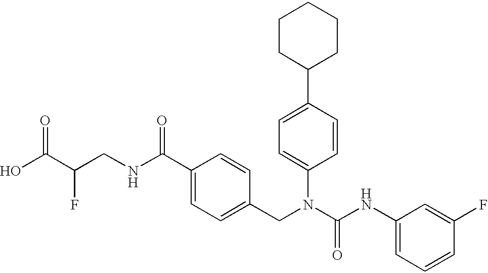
OC(C(CNC(C1=CC=C(CN(C(NC2=CC=CC(F)=C2)=O)C2=CC=C(C3CCCCC3)C=C2)C=C1)=O)F)=O
